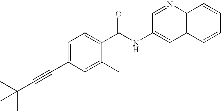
C1(C#CC(C)(C)C)=CC=C(C(NC2=CC3=C(N=C2)C=CC=C3)=O)C(C)=C1
